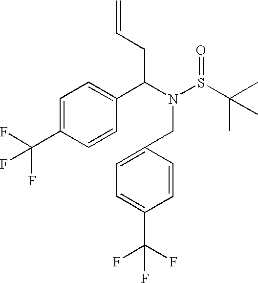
C1=C(C(F)(F)F)C=CC(C(N(CC2=CC=C(C(F)(F)F)C=C2)S(C(C)(C)C)=O)CC=C)=C1
